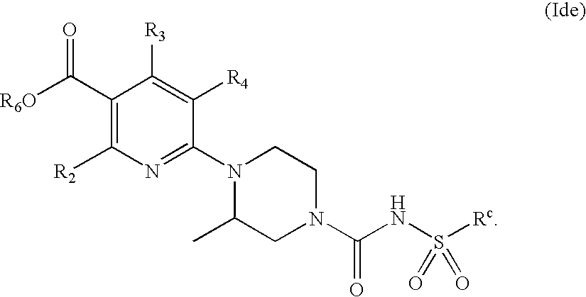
C1(C([R6O])=O)=C([R2])N=C(N2C(C)CN(C(NS([Rc])(=O)=O)=O)CC2)C([R4])=C1[R3]
